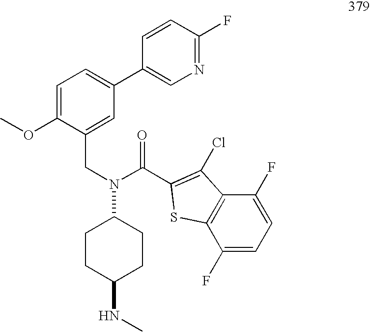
C(N(C1CCC(NC)CC1)C(C1=C(Cl)C2=C(S1)C(F)=CC=C2F)=O)C1=CC(C2=CN=C(F)C=C2)=CC=C1OC
